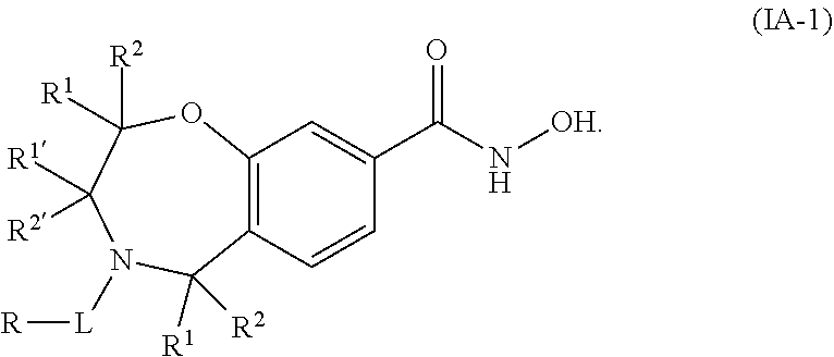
C12=C(C=CC(C(N[OH])=O)=C1)C([R1])([R2])N([L][R])C([R1])([R2])C([R2])([R1])O2
